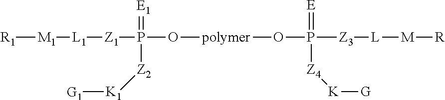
[R1][M1][L1][Z1]P(=[E1])(O[polymer]OP(=[E])([Z4][K][G])[Z3][L][M][R])[Z2][K1][G1]
